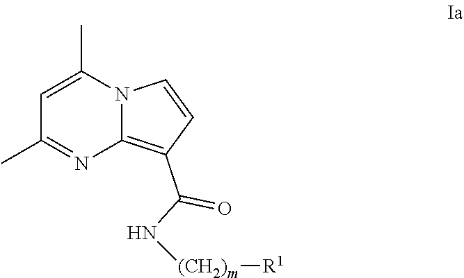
C1=C(C)N2C(=C(C(N[(CH2)m][R1])=O)C=C2)N=C1C
